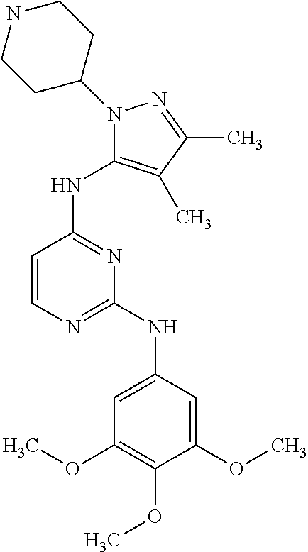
C1=CN=C(NC2=CC(OC)=C(OC)C(OC)=C2)N=C1NC1=C(C)C(C)=NN1C1CCNCC1
